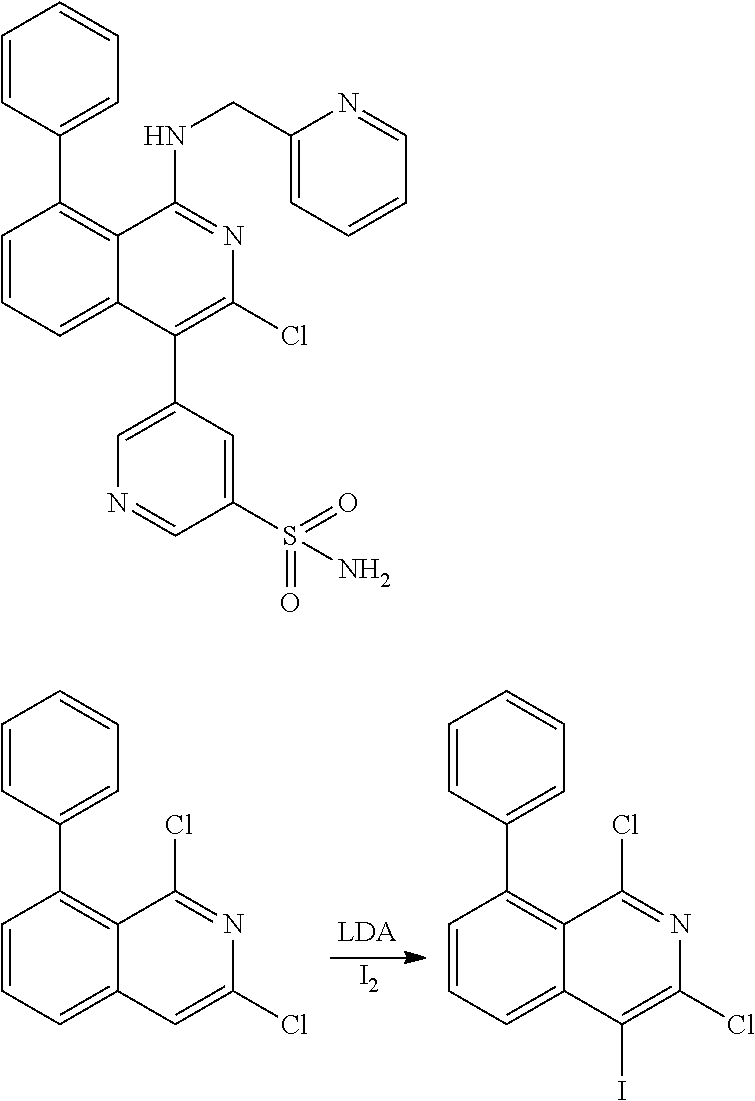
C1=CC=C2C(=C1C1=CC=CC=C1)C(NCC1=CC=CC=N1)=NC(Cl)=C2C1=CN=CC(S(=O)(=O)N)=C1.C1=CC=C2C(=C1C1=CC=CC=C1)C(Cl)=NC(Cl)=C2.C1=CC=C2C(=C1C1=CC=CC=C1)C(Cl)=NC(Cl)=C2I.[I2]
